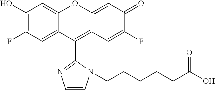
C12=CC(O)=C(F)C=C1C(C1=NC=CN1CCCCCC(O)=O)=C1C(=CC(=O)C(F)=C1)O2
